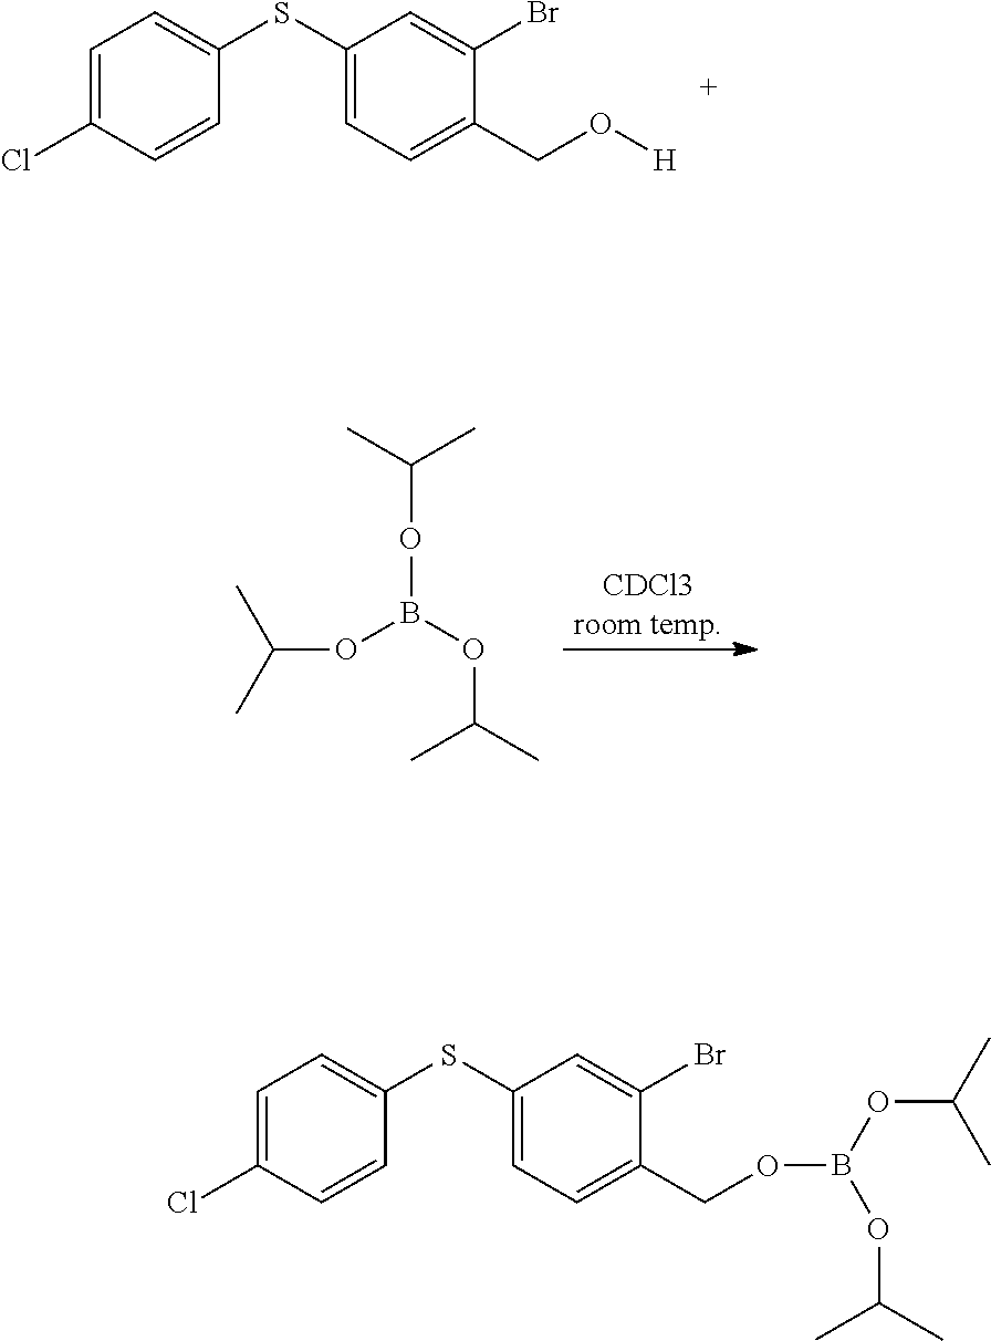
C1(SC2=CC=C(Cl)C=C2)=CC=C(CO[H])C(Br)=C1.C(OB(OC(C)C)OC(C)C)(C)C.C(C)(C)OB(OCC1=CC=C(SC2=CC=C(Cl)C=C2)C=C1Br)OC(C)C
